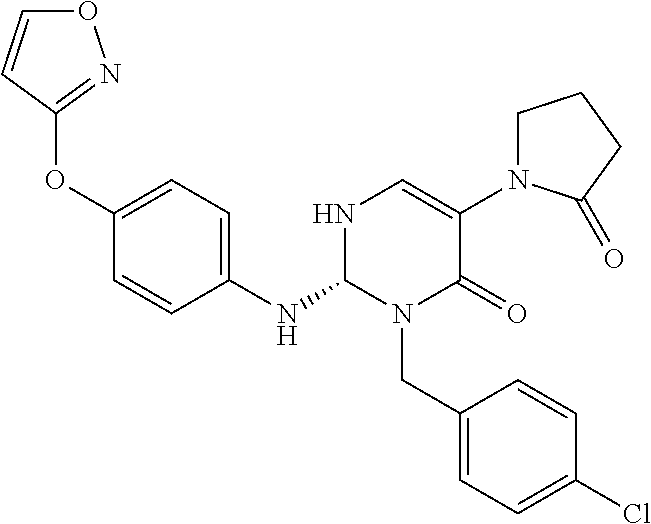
C1(OC2=NOC=C2)=CC=C(NC2N(CC3=CC=C(Cl)C=C3)C(=O)C(N3CCCC3=O)=CN2)C=C1
